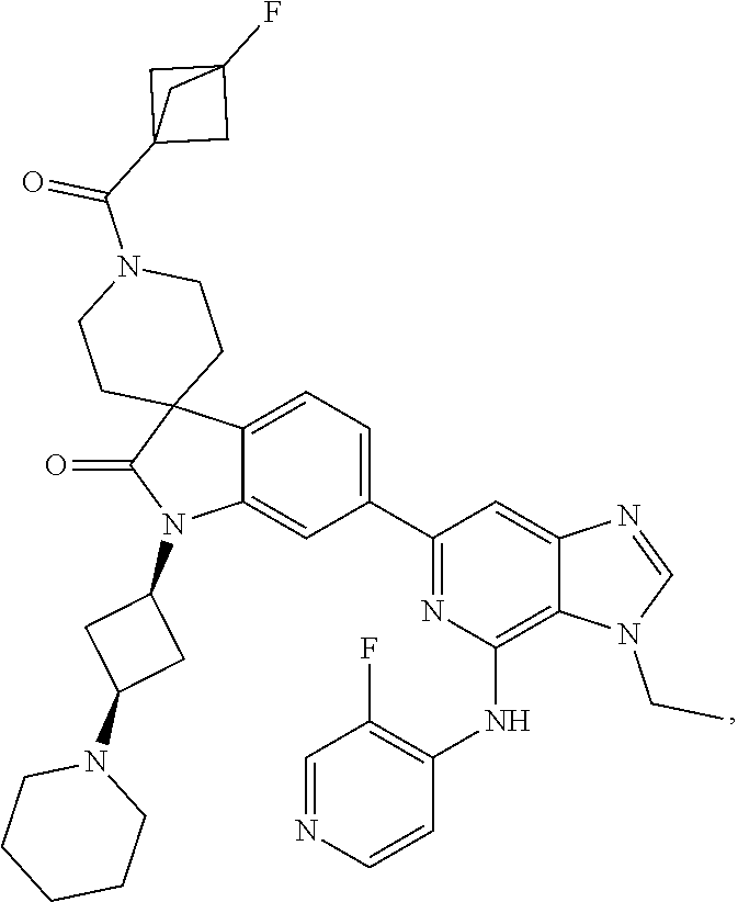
C1=NC=CC(NC2=C3C(=CC(C4=CC=C5C(=C4)N(C4CC(N6CCCCC6)C4)C(=O)C54CCN(C(=O)C56CC(F)(C5)C6)CC4)=N2)N=CN3CC)=C1F
